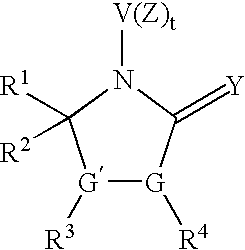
[G]1([R3])[G]([R4])C(=[Y])N([V(Z)t])C1([R1])[R2]
